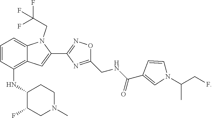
C1=CC(NC2C(F)CN(C)CC2)=C2C(=C1)N(CC(F)(F)F)C(C1=NOC(CNC(C3=CN(C(CF)C)C=C3)=O)=N1)=C2
